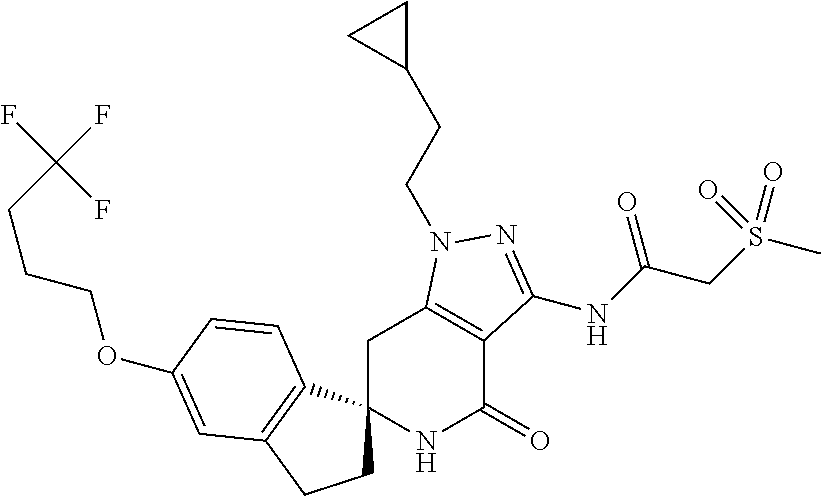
C1C2(C3=C(C1)C=C(OCCCC(F)(F)F)C=C3)NC(=O)C1=C(C2)N(CCC2CC2)N=C1NC(CS(C)(=O)=O)=O
